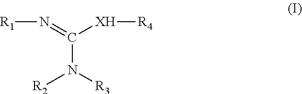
N(=C([XH][R4])N([R3])[R2])[R1]
